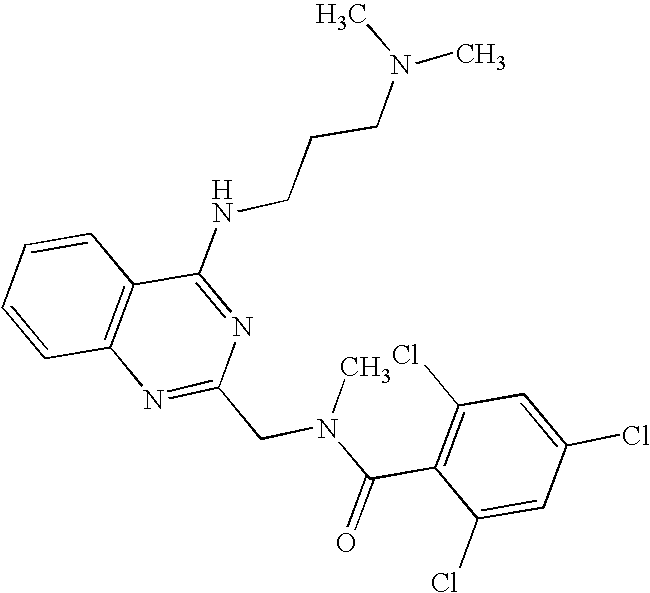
C1=CC2=C(C=C1)C(NCCCN(C)C)=NC(CN(C(C1=C(Cl)C=C(Cl)C=C1Cl)=O)C)=N2
